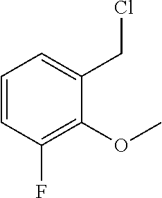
C1=CC(F)=C(OC)C(CCl)=C1
